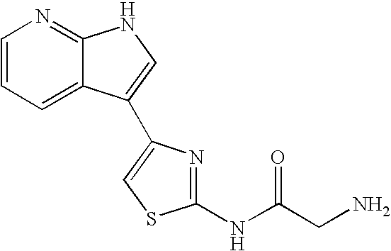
C1=CN=C2C(=C1)C(C1=CSC(NC(CN)=O)=N1)=CN2
